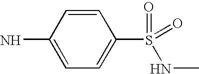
C1=CC(N)=CC=C1S(=O)(NC)=O
